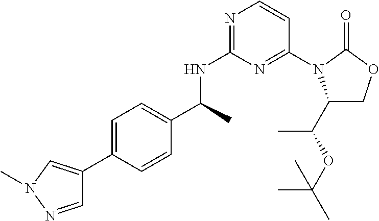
C(C)(NC1=NC=CC(N2C(C(OC(C)(C)C)C)COC2=O)=N1)C1=CC=C(C2=CN(C)N=C2)C=C1
